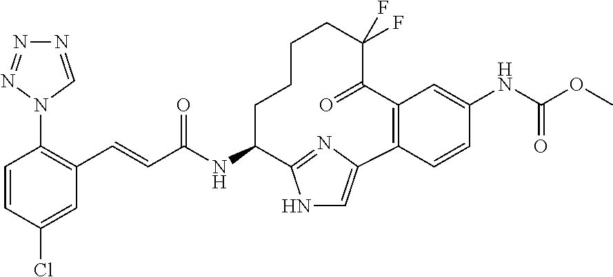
C1=CC(Cl)=CC(C=CC(NC2CCCCC(F)(F)C(=O)C3=C(C4=CNC2=N4)C=CC(NC(OC)=O)=C3)=O)=C1N1C=NN=N1
